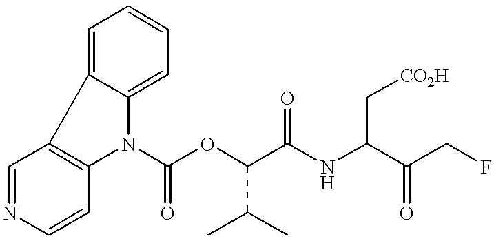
C1=NC=CC2=C1C1=CC=CC=C1N2C(OC(C(NC(C(CF)=O)C[CO2H])=O)C(C)C)=O
